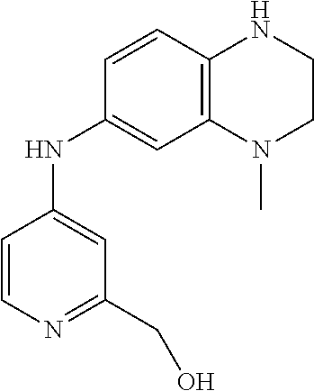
C1=CC2=C(C=C1NC1=CC(CO)=NC=C1)N(C)CCN2
